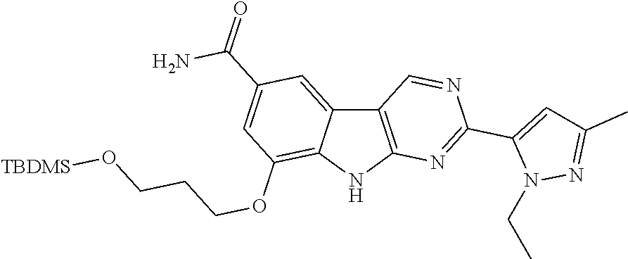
N1(CC)N=C(C)C=C1C1=NC2=C(C3=CC(C(N)=O)=CC(OCCCO[TBDMS])=C3N2)C=N1
